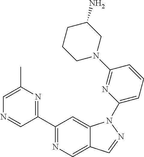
C1(C2=NC(C)=CN=C2)=NC=C2C(=C1)N(C1=CC=CC(N3CC(N)CCC3)=N1)N=C2
